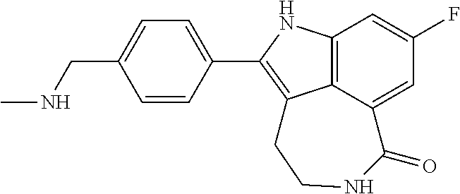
C1=CC(C2=C3C4=C(N2)C=C(F)C=C4C(=O)NCC3)=CC=C1CNC
